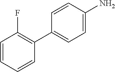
C1=CC=CC(C2=CC=C(N)C=C2)=C1F
